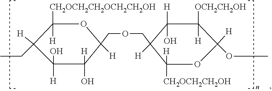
C1([H])(CC)C([H])(O)C(O)([H])C([H])(COCC2([H])C([CH2OCH2CH2OH])([H])OC([H])(OC)C([OCH2CH2OH])([H])C2(O)[H])OC1([CH2OCH2CH2OCH2CH2OH])[H]
